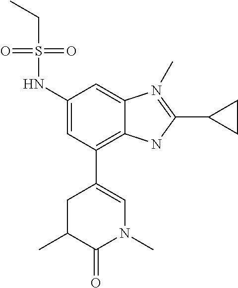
C1(NS(=O)(=O)CC)=CC(C2=CN(C)C(=O)C(C)C2)=C2C(=C1)N(C)=C(C1CC1)N2
